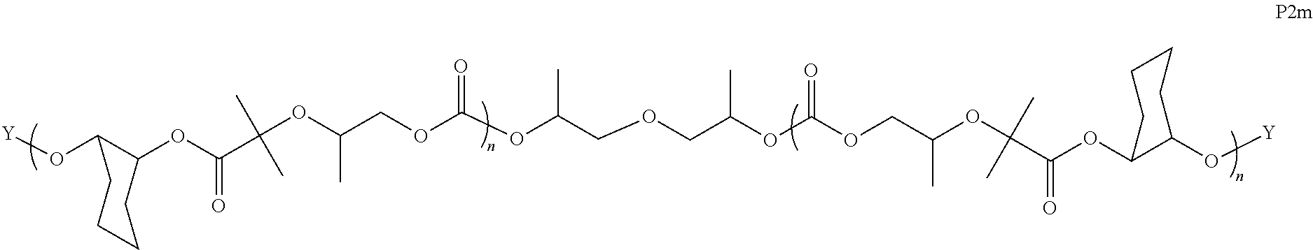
[Y]OC1C(OC(=O)C(OC(COC(OC(COCC(OC(OCC(OC(C)(C)C(OC2C(O[Y])CCCC2)=O)C)=O)C)C)=O)C)(C)C)CCCC1
